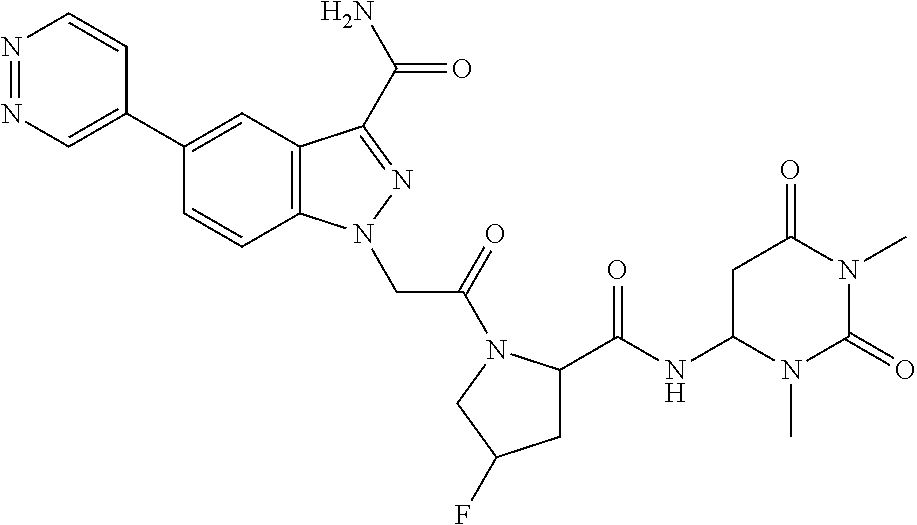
N1=NC=C(C2=CC3=C(C=C2)N(CC(=O)N2C(C(NC4CC(=O)N(C)C(=O)N4C)=O)CC(F)C2)N=C3C(N)=O)C=C1
